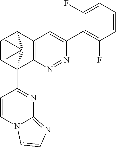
C1(F)=CC=CC(F)=C1C1=CC2=C(N=N1)C1(C3=NC4=NC=CN4C=C3)CCC2C1(C)C
